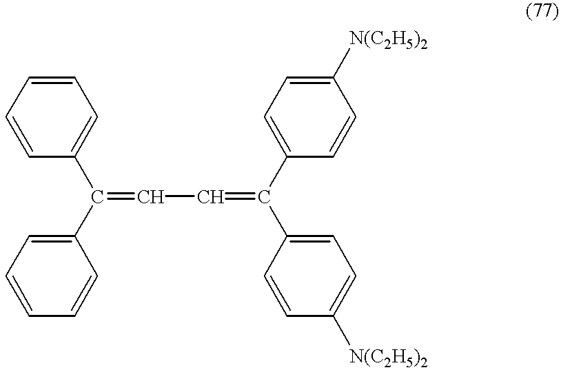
C1=CC(C(C2=CC=CC=C2)=CC=C(C2=CC=C([N(C2H5)2])C=C2)C2=CC=C([N(C2H5)2])C=C2)=CC=C1
